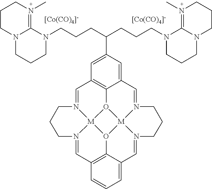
C1=N2[M]34O5C6=C1C=C(C(CCCN1C7=N(C)CCCN7CCC1)CCCN1CCCN7C1=N(C)CCC7)C=C6C=N1[M]56O3C3=C(C=N4CCC2)C=CC=C3C=N6CCC1.[[Co(CO)4]-].[[Co(CO)4]-]
